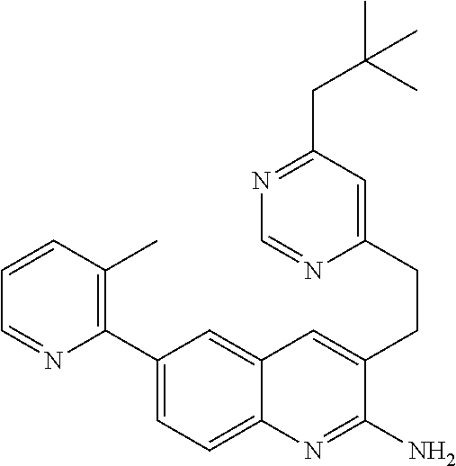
C1(C2=CC=C3C(=C2)C=C(CCC2=CC(CC(C)(C)C)=NC=N2)C(N)=N3)=C(C)C=CC=N1
